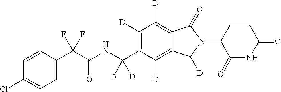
C1=CC(C(C(NC(C2=C([D])C([D])=C3C(=C2[D])C([D])N(C2C(=O)NC(=O)CC2)C3=O)([D])[D])=O)(F)F)=CC=C1Cl
